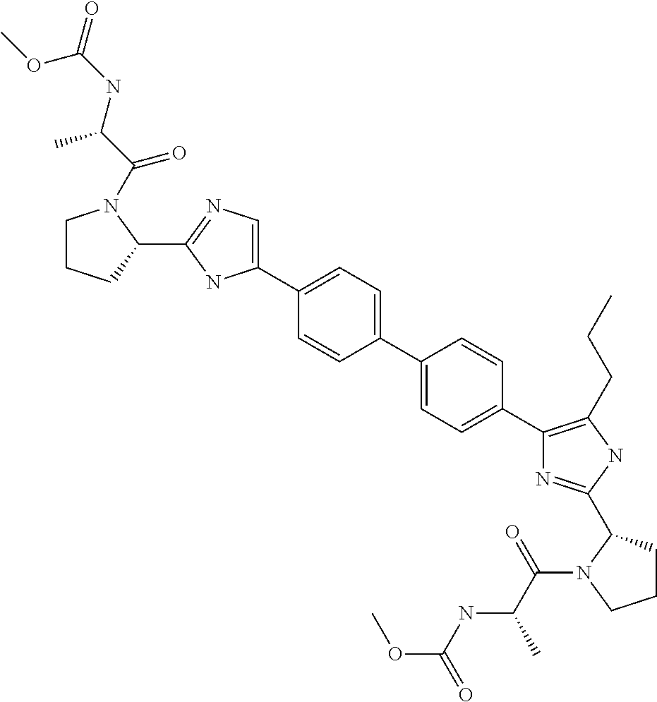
C1(C2=CC=C(C3=CC=C(C4=C(CCC)NC(C5CCCN5C(=O)C(C)NC(OC)=O)=N4)C=C3)C=C2)=CN=C(C2N(C(=O)C(NC(=O)OC)C)CCC2)N1
